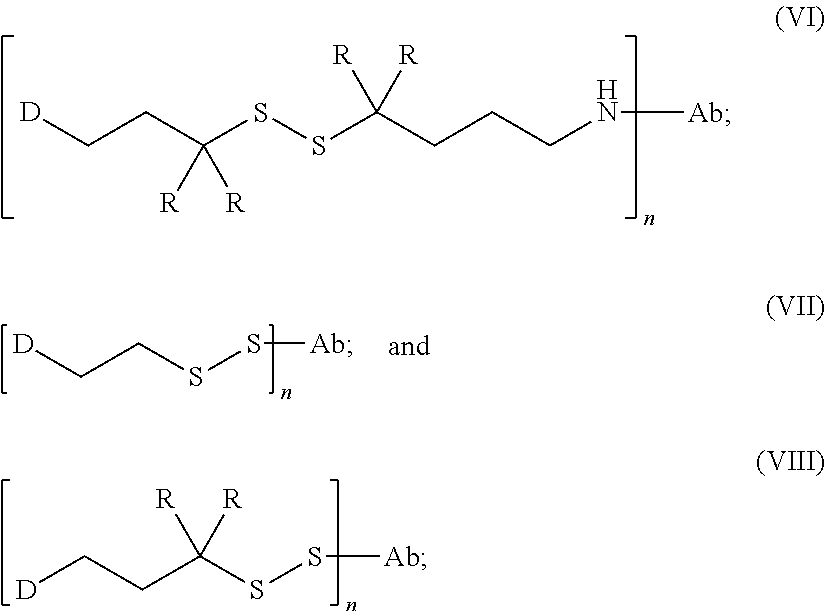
[D]CCC(SSC(CCCN[Ab])([R])[R])([R])[R].[D]CCSS[Ab].[D]CCC(SS[Ab])([R])[R]
